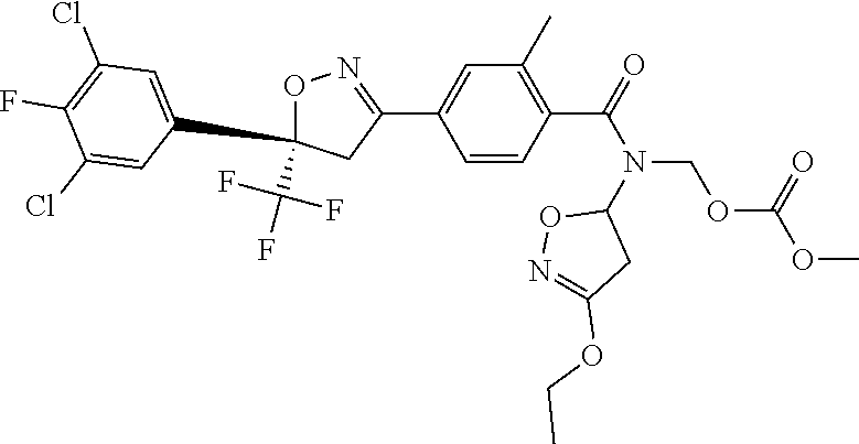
C1=CC(C(=O)N(COC(OC)=O)C2ON=C(OCC)C2)=C(C)C=C1C1=NOC(C(F)(F)F)(C2=CC(Cl)=C(F)C(Cl)=C2)C1
